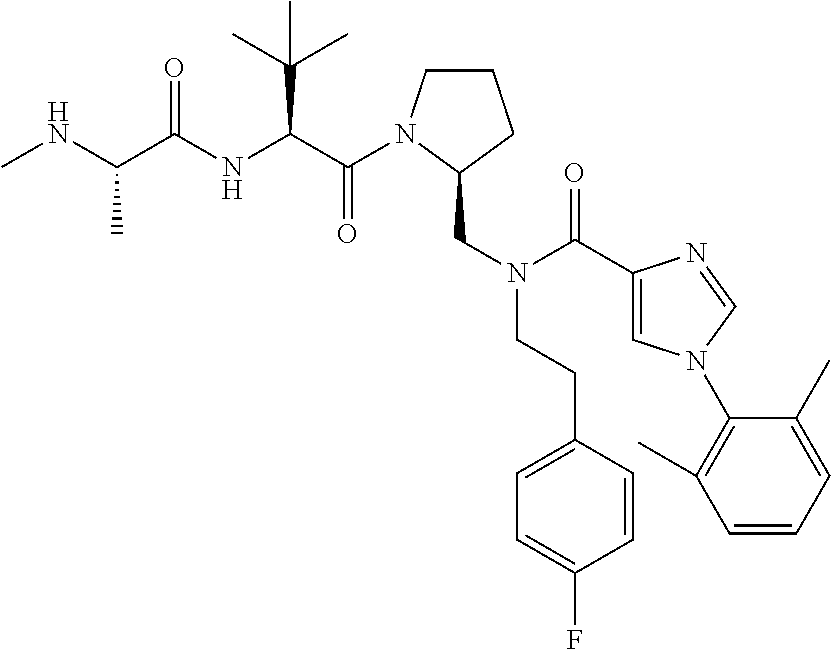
CNC(C(NC(C(=O)N1CCCC1CN(CCC1=CC=C(F)C=C1)C(=O)C1=CN(C2=C(C)C=CC=C2C)C=N1)C(C)(C)C)=O)C
